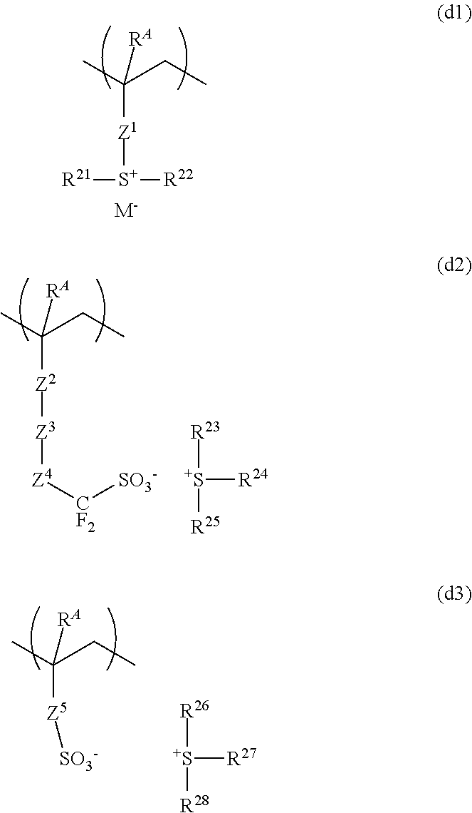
C([Z1][S+]([R22])[R21])(C)(CC)[RA].[M-].C([Z2][Z3][Z4][CF2][SO3-])(C)(CC)[RA].[S+]([R23])([R24])[R25].C([Z5][SO3-])(C)(CC)[RA].[S+]([R26])([R27])[R28]
